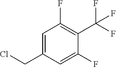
C1=C(CCl)C=C(F)C(C(F)(F)F)=C1F
